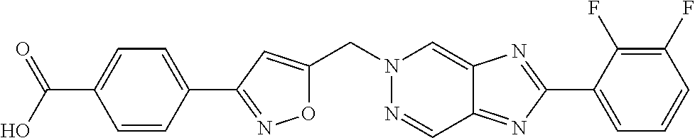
C(N1N=CC2=NC(C3=CC=CC(F)=C3F)=NC2=C1)C1=CC(C2=CC=C(C(=O)O)C=C2)=NO1
